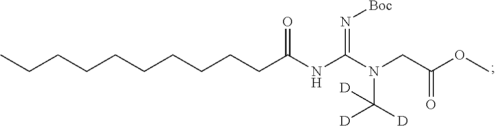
C(CCCCCCCCC(NC(N(CC(OC)=O)C([D])([D])[D])=N[Boc])=O)C
